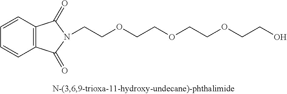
C12=C(C=CC=C1)C(=O)N(CCOCCOCCOCCO)C2=O
